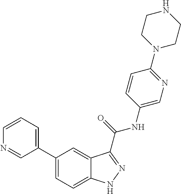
C1=CN=CC(C2=CC=C3C(=C2)C(C(NC2=CN=C(N4CCNCC4)C=C2)=O)=NN3)=C1
